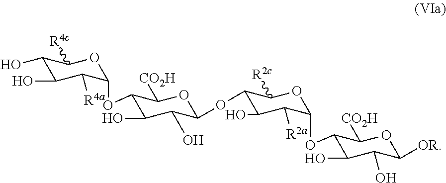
C1(O)C([R2a])C(OC2C(O)C(O)C([OR])OC2[CO2H])OC([R2c])C1OC1C(O)C(O)C(OC2C([R4a])C(O)C(O)C([R4c])O2)C([CO2H])O1
